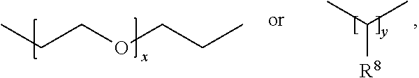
CCCOCCC.CC(C)[R8]
